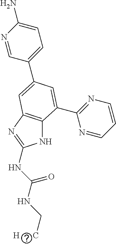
N1C2=C(N=C1NC(NC[H      C])=O)C=C(C1=CC=C(N)N=C1)C=C2C1=NC=CC=N1
